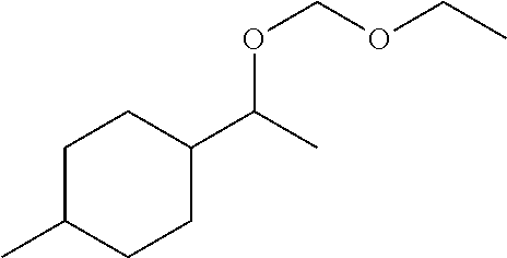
C1C(C)CCC(C(C)OCOCC)C1
